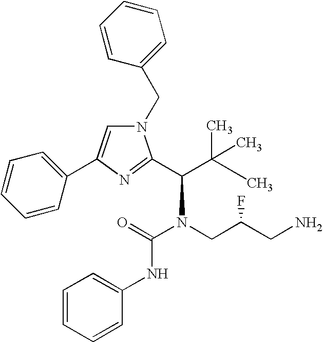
C(N(CC(CN)F)C(C(C)(C)C)C1=NC(C2=CC=CC=C2)=CN1CC1=CC=CC=C1)(=O)NC1=CC=CC=C1
